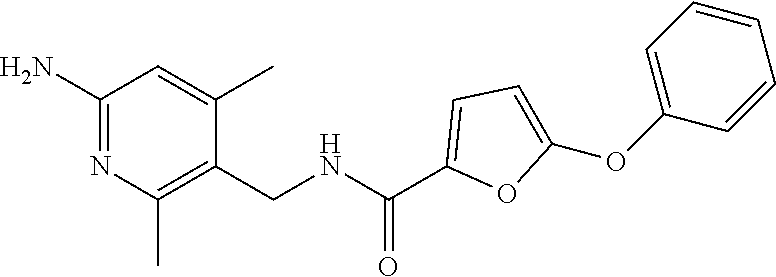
C1(N)=NC(C)=C(CNC(=O)C2=CC=C(OC3=CC=CC=C3)O2)C(C)=C1
